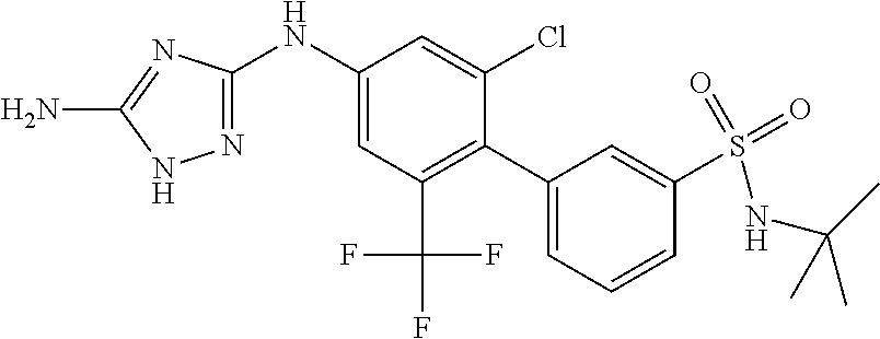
C1(NC2=CC(C(F)(F)F)=C(C3=CC=CC(S(=O)(NC(C)(C)C)=O)=C3)C(Cl)=C2)=NNC(N)=N1
